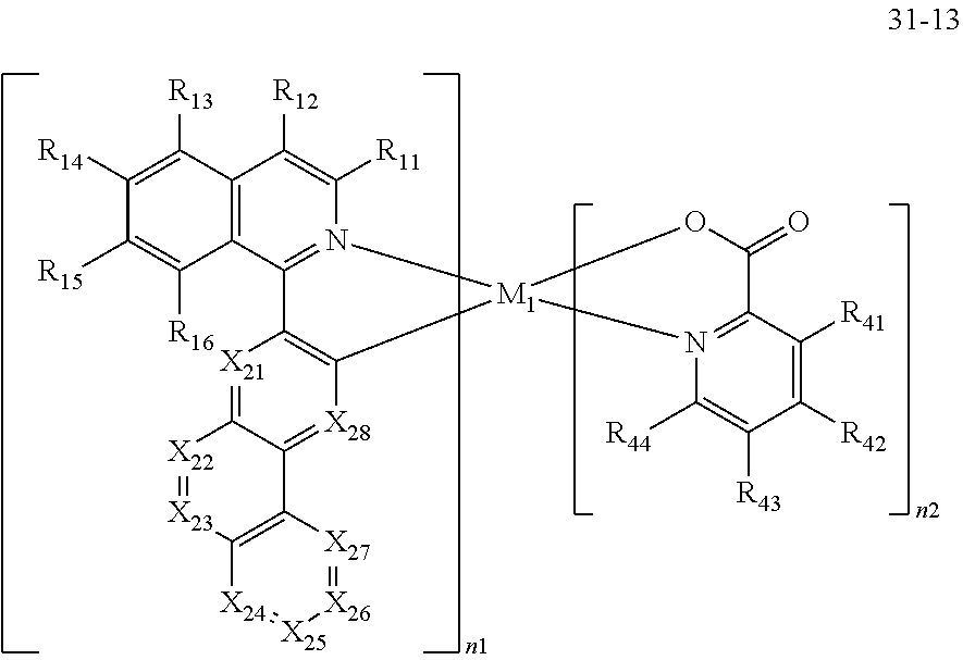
[X21]1=C2C(=[X28]C3=C1C1=N(C([R11])=C([R12])C4=C1C([R16])=C([R15])C([R14])=C4[R13])[M1]31N3=C(C([R41])=C([R42])C([R43])=C3[R44])C(=O)O1)C1=C([X23]=[X22]2)[X24]=[X25][X26]=[X27]1
